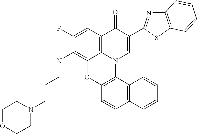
C1(F)=CC2=C3C(=C1NCCCN1CCOCC1)OC1=C(N3C=C(C3=NC4=C(S3)C=CC=C4)C2=O)C2=C(C=C1)C=CC=C2
